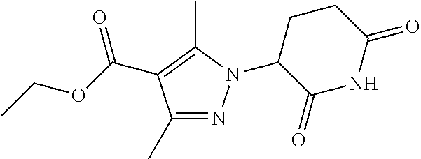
C1(C)=NN(C2C(=O)NC(=O)CC2)C(C)=C1C(OCC)=O
